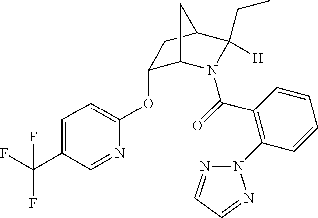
C1(OC2=CC=C(C(F)(F)F)C=N2)C2N(C(=O)C3=C(N4N=CC=N4)C=CC=C3)C(CC)([H])C(C1)C2
